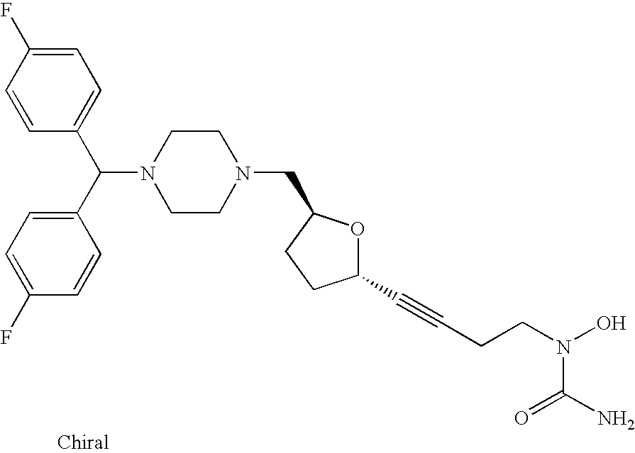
C1=CC(F)=CC=C1C(C1=CC=C(F)C=C1)N1CCN(CC2OC(C#CCCN(O)C(N)=O)CC2)CC1
